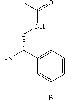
C1(C(N)CNC(=O)C)=CC=CC(Br)=C1
